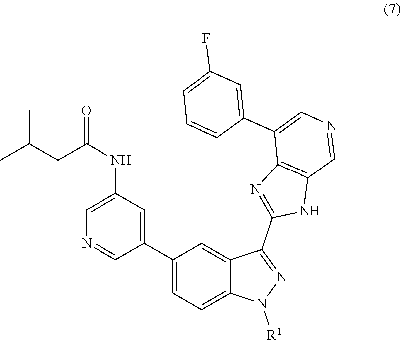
C1(C2=CC(NC(CC(C)C)=O)=CN=C2)=CC=C2C(=C1)C(C1=NC3=C(N1)C=NC=C3C1=CC(F)=CC=C1)=NN2[R1]
